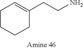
C1CC(CCN)=CCC1
